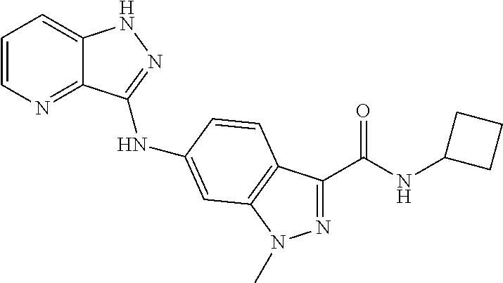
C1=CN=C2C(=C1)NN=C2NC1=CC2=C(C(C(NC3CCC3)=O)=NN2C)C=C1
